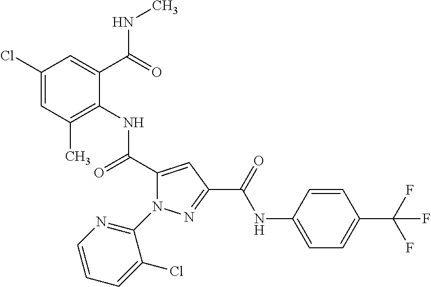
C1(Cl)=CC(C)=C(NC(C2=CC(C(=O)NC3=CC=C(C(F)(F)F)C=C3)=NN2C2=NC=CC=C2Cl)=O)C(C(=O)NC)=C1
